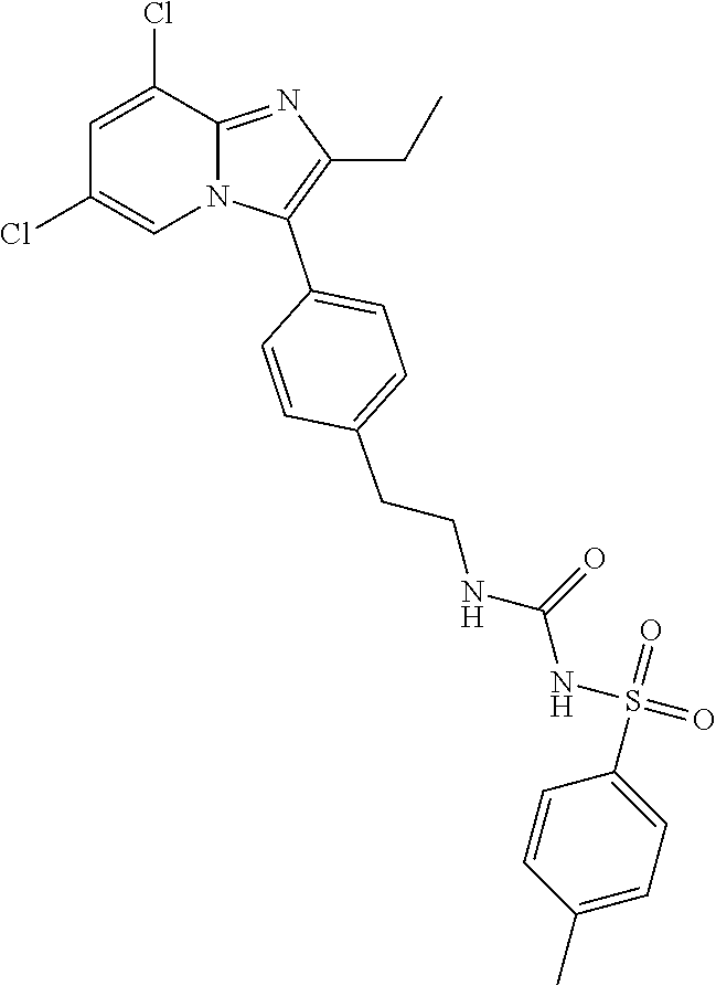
C1=C(Cl)C2=NC(CC)=C(C3=CC=C(CCNC(NS(=O)(=O)C4=CC=C(C)C=C4)=O)C=C3)N2C=C1Cl
